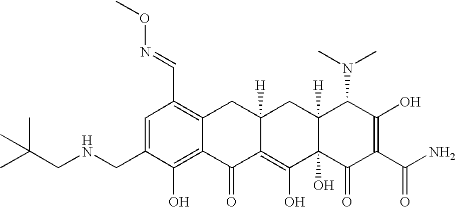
C1(CNCC(C)(C)C)=CC(C=NOC)=C2C(=C1O)C(=O)C1=C(O)C3(O)C([H])(CC1([H])C2)C(N(C)C)C(O)=C(C(N)=O)C3=O
